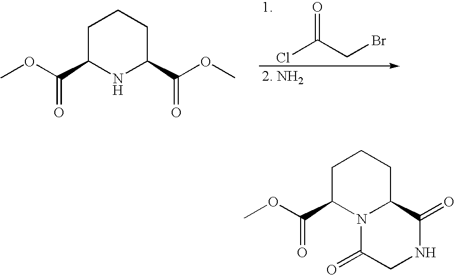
ClC(CBr)=O.C1C(C(OC)=O)NC(C(OC)=O)CC1.C1C(C(OC)=O)N2C(CC1)C(=O)NCC2=O
